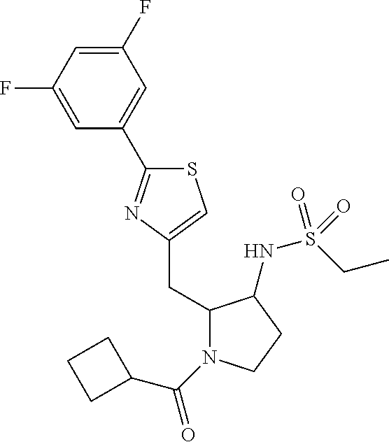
S1C(C2=CC(F)=CC(F)=C2)=NC(CC2N(C(C3CCC3)=O)CCC2NS(=O)(CC)=O)=C1
